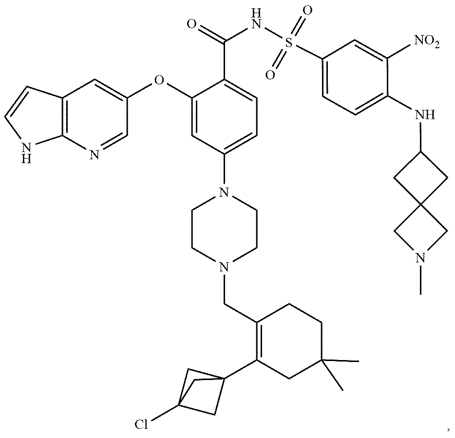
C12=C(N=CC(OC3=CC(N4CCN(CC5=C(C67CC(Cl)(C6)C7)CC(C)(C)CC5)CC4)=CC=C3C(NS(C3=CC=C(NC4CC5(C4)CN(C)C5)C([NO2])=C3)(=O)=O)=O)=C1)NC=C2
